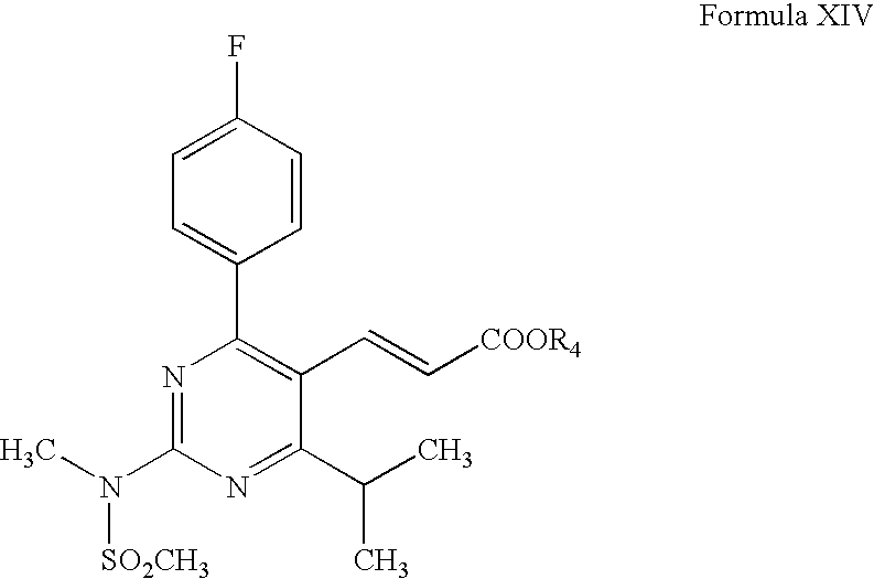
C1=CC(F)=CC=C1C1=C(C=C[COOR4])C(C(C)C)=NC(N(C)[SO2CH3])=N1
